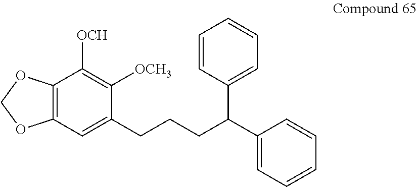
C1(CCCC(C2=CC=CC=C2)C2=CC=CC=C2)=CC2=C(C([OCH])=C1[OCH3])OCO2
